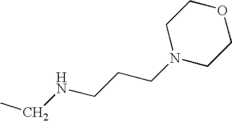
C1N(CCCNCC)CCOC1
